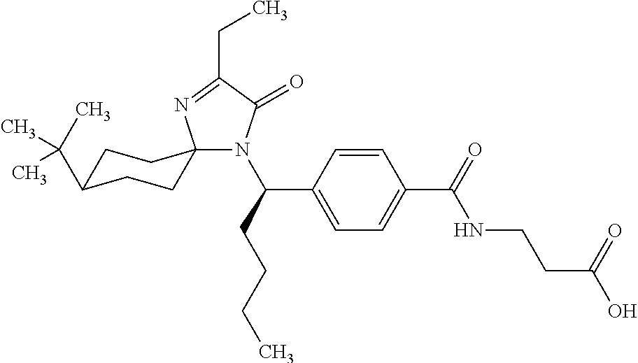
N1(C(CCCC)C2=CC=C(C(=O)NCCC(O)=O)C=C2)C(=O)C(CC)=NC12CCC(C(C)(C)C)CC2
